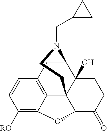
C1([RO])=C2C3=C(C=C1)CC1C4(O)C3(C(C(=O)CC4)O2)CCN1CC1CC1
